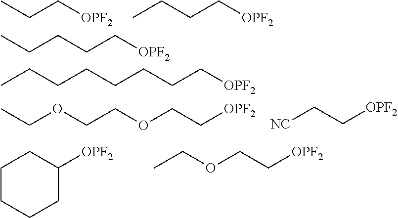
CCC[OPF2].C(CC[OPF2])C.O(CC[OPF2])CCOCC.[NC]CC[OPF2].C1C([OPF2])CCCC1.O(CC[OPF2])CC.C(CC[OPF2])CCCCC.C(CC[OPF2])CC
